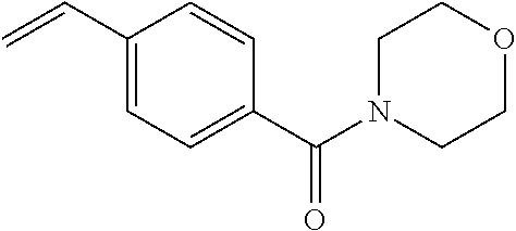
C1(C=C)=CC=C(C(=O)N2CCOCC2)C=C1
